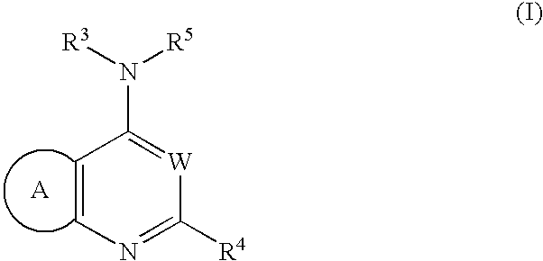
C1=CN=C([R4])[W]=C1N([R3])[R5]
